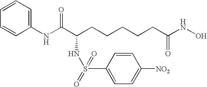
C1(NC(C(CCCCCC(NO)=O)NS(=O)(=O)C2=CC=C([NO2])C=C2)=O)=CC=CC=C1
